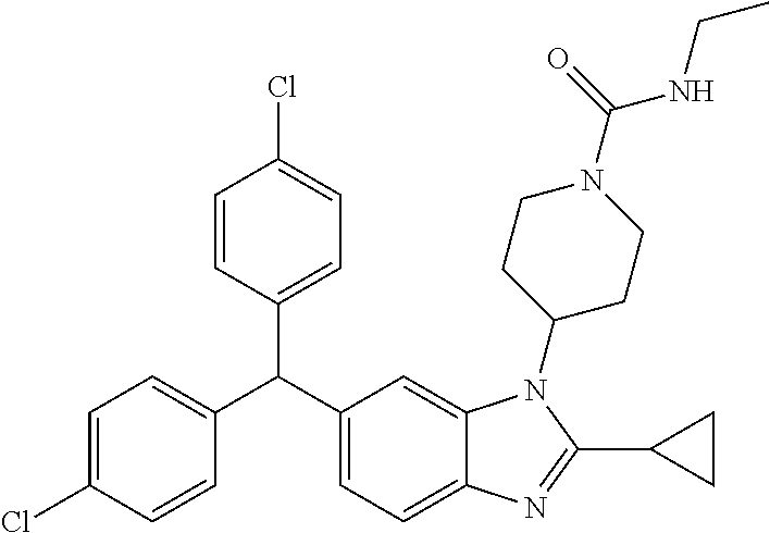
C1=C(Cl)C=CC(C(C2=CC=C3C(=C2)N(C2CCN(C(=O)NCC)CC2)C(C2CC2)=N3)C2=CC=C(Cl)C=C2)=C1
